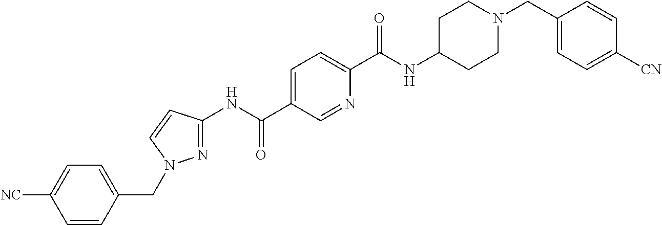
N(C(C1=CC=C(C(NC2CCN(CC3=CC=C([CN])C=C3)CC2)=O)N=C1)=O)C1=NN(CC2=CC=C([NC])C=C2)C=C1
